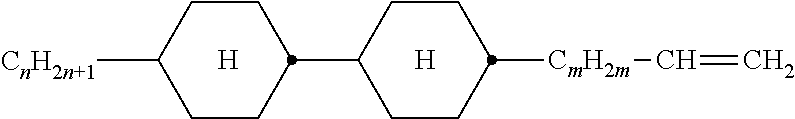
C1CC([CmH2m]C=C)CCC1C1CCC([CnH2n+1])CC1.[H].[H]
